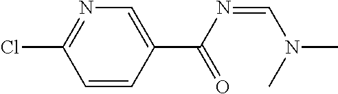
ClC1=NC=C(C(N=CN(C)C)=O)C=C1
